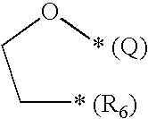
C([* (R6)])CO[* (Q)]
